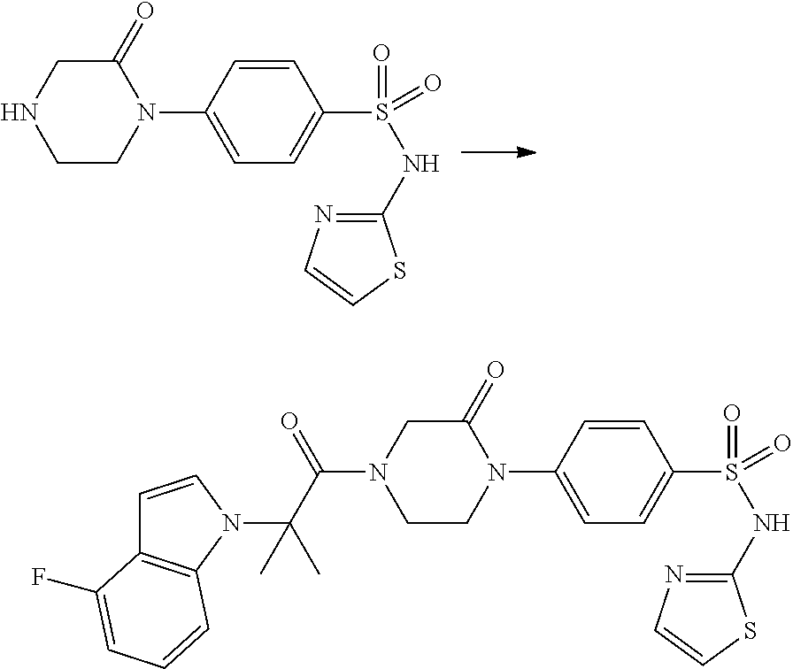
N1(C2=CC=C(S(=O)(NC3=NC=CS3)=O)C=C2)C(=O)CNCC1.N1(C2=CC=C(S(=O)(NC3=NC=CS3)=O)C=C2)C(=O)CN(C(=O)C(C)(N2C=CC3=C2C=CC=C3F)C)CC1
